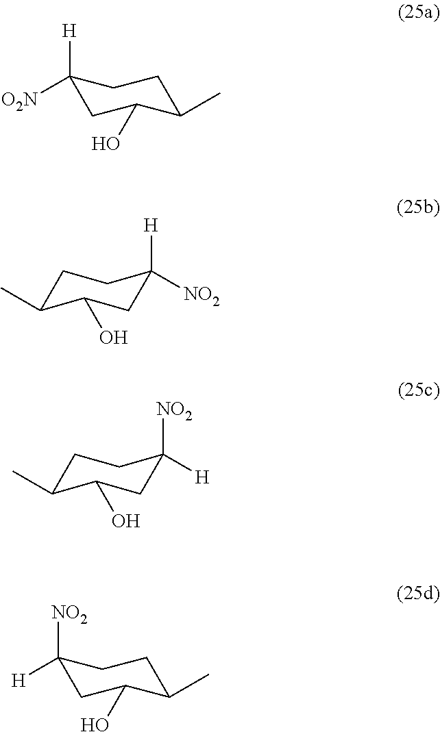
C1([O2N])([H])CC(O)C(C)CC1.C1C(C)C(O)CC([NO2])([H])C1.C1C(C)C(O)CC([H])([NO2])C1.C1([H])([NO2])CC(O)C(C)CC1
